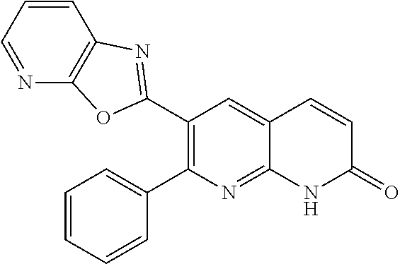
C1(C2=NC3=C(N=CC=C3)O2)=C(C2=CC=CC=C2)N=C2C(=C1)C=CC(=O)N2
